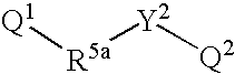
[Q1][R5a][Y2][Q2]
